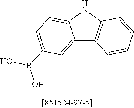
C12=CC(B(O)O)=CC=C1NC1=C2C=CC=C1
